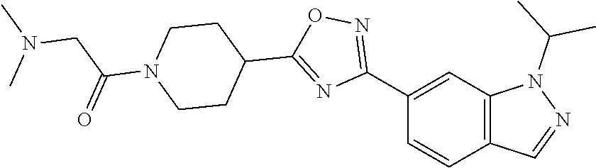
C1(C2=NOC(C3CCN(C(CN(C)C)=O)CC3)=N2)=CC2=C(C=C1)C=NN2C(C)C
